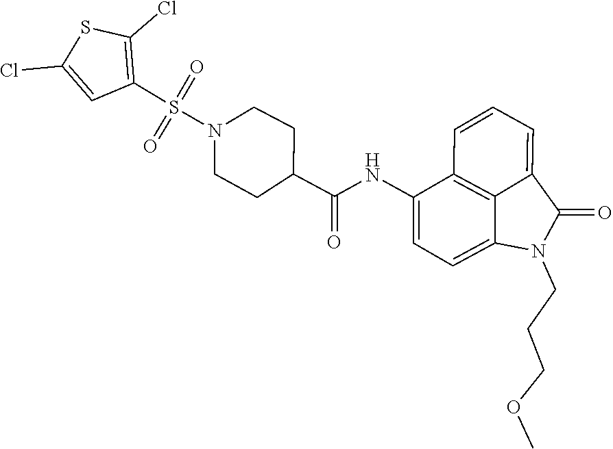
C1(C(NC2=CC=C3C4=C2C=CC=C4C(=O)N3CCCOC)=O)CCN(S(C2=C(Cl)SC(Cl)=C2)(=O)=O)CC1
